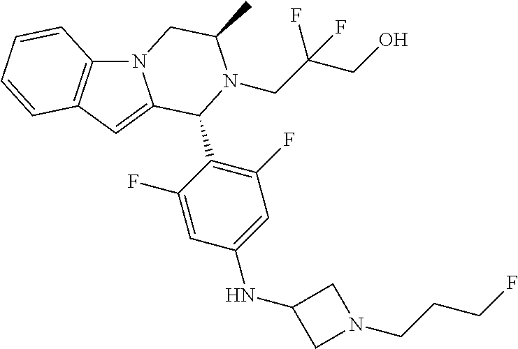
N12C3=C(C=C1C(C1=C(F)C=C(NC4CN(CCCF)C4)C=C1F)N(CC(F)(CO)F)C(C)C2)C=CC=C3
